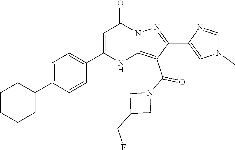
C1=C(C2CCCCC2)C=CC(C2=CC(=O)N3C(=C(C(N4CC(CF)C4)=O)C(C4=CN(C)C=N4)=N3)N2)=C1
